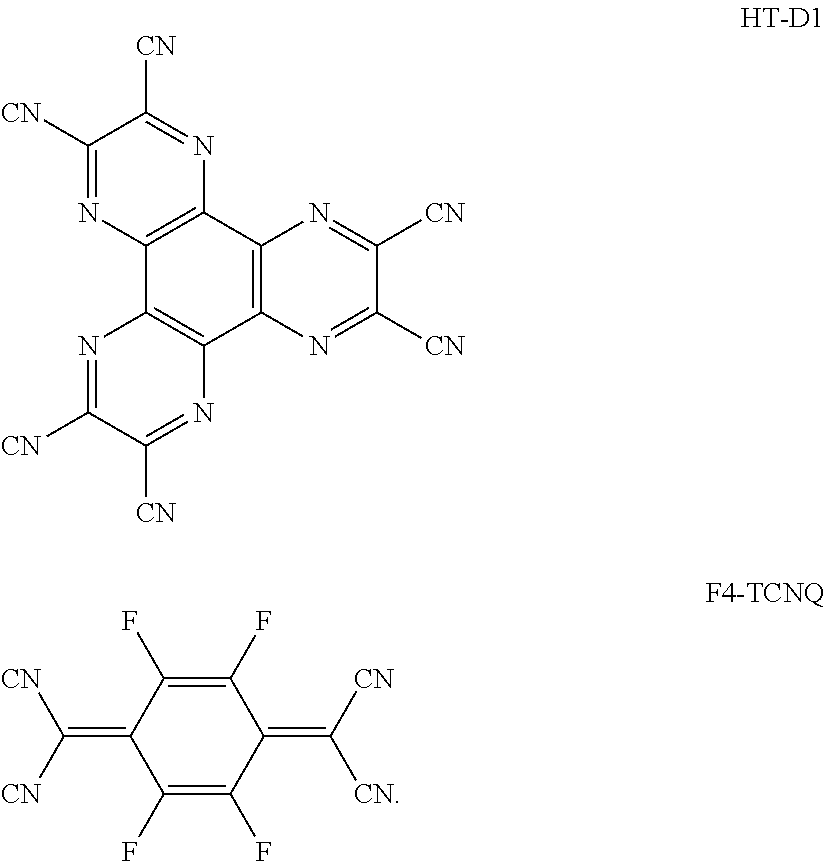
C1([CN])=NC2=C(N=C1[CN])C1=C(C3=C2N=C([CN])C([CN])=N3)N=C([CN])C([CN])=N1.C1(=C([CN])[CN])C(F)=C(F)C(=C([CN])[CN])C(F)=C1F
